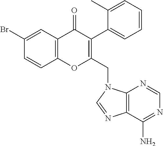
C1=CC2=C(C=C1Br)C(=O)C(C1=CC=CC=C1C)=C(CN1C3=C(N=C1)C(N)=NC=N3)O2
